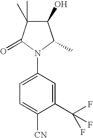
C1(O)C(C)(C)C(=O)N(C2=CC=C([CN])C(C(F)(F)F)=C2)C1C
